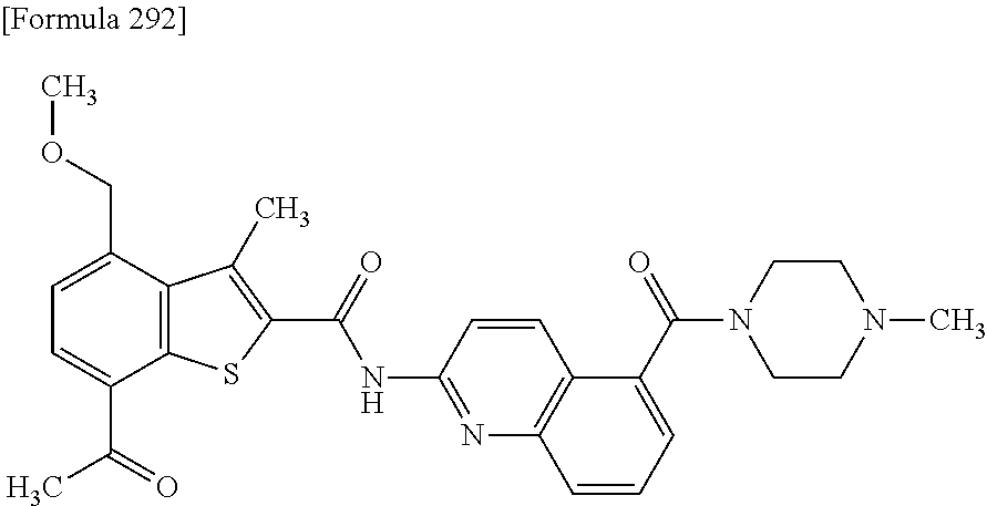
C1=C(C(=O)C)C2=C(C(COC)=C1)C(C)=C(C(=O)NC1=NC3=C(C=C1)C(C(N1CCN(C)CC1)=O)=CC=C3)S2
